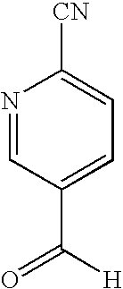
N1=CC(C(=O)[H])=CC=C1[CN]
